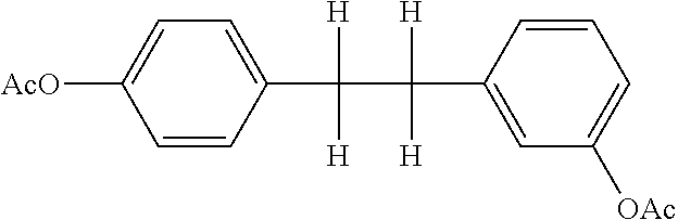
C1=C([AcO])C=CC(C([H])([H])C([H])([H])C2=CC([OAc])=CC=C2)=C1
